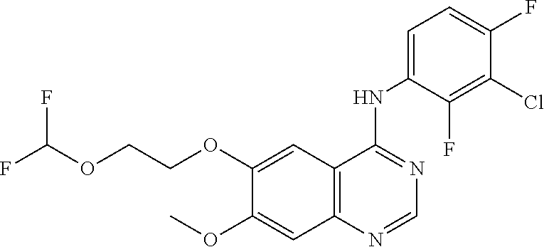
C1(OCCOC(F)F)=CC2=C(C=C1OC)N=CN=C2NC1=CC=C(F)C(Cl)=C1F
